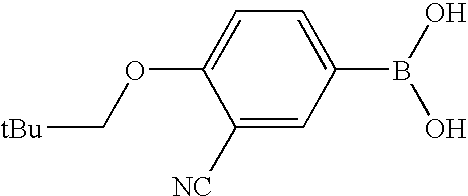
C1([NC])=CC(B(O)O)=CC=C1OC[tBu]
